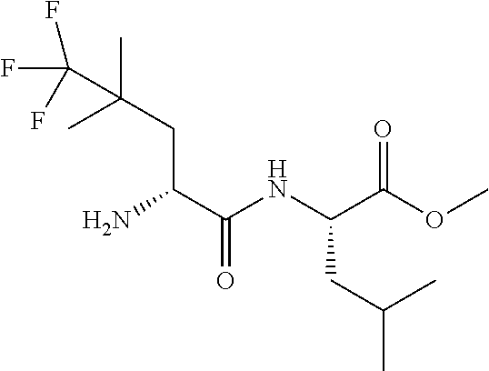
FC(F)(F)C(CC(C(NC(C(OC)=O)CC(C)C)=O)N)(C)C
